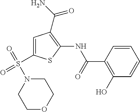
C1=CC(C(=O)NC2=C(C(N)=O)C=C(S(=O)(=O)N3CCOCC3)S2)=C(O)C=C1
